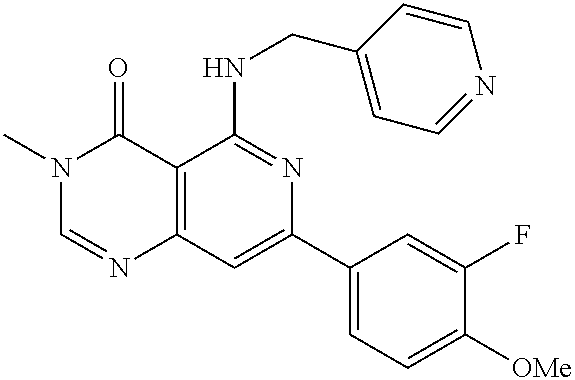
C12=C(C=C(C3=CC=C([OMe])C(F)=C3)N=C1NCC1=CC=NC=C1)N=CN(C)C2=O
